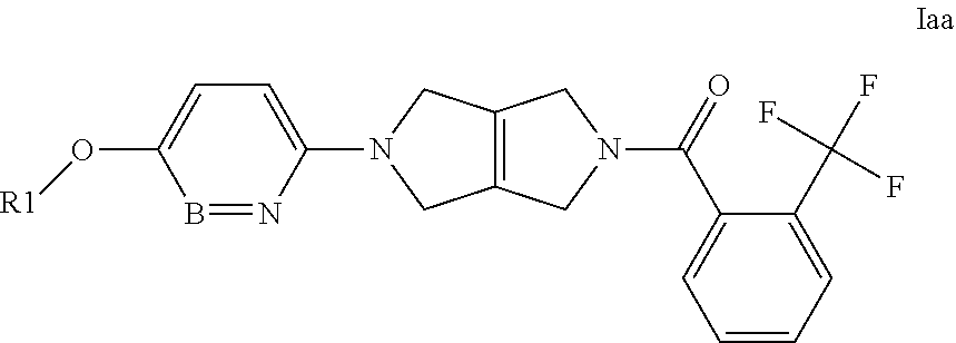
[R1]OC1=CC=C(N2CC3=C(C2)CN(C(C2=CC=CC=C2C(F)(F)F)=O)C3)N=B1
